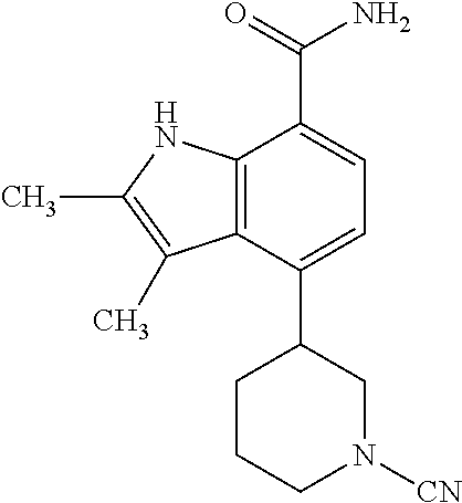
C1(C2CCCN([CN])C2)=CC=C(C(=O)N)C2=C1C(C)=C(C)N2
